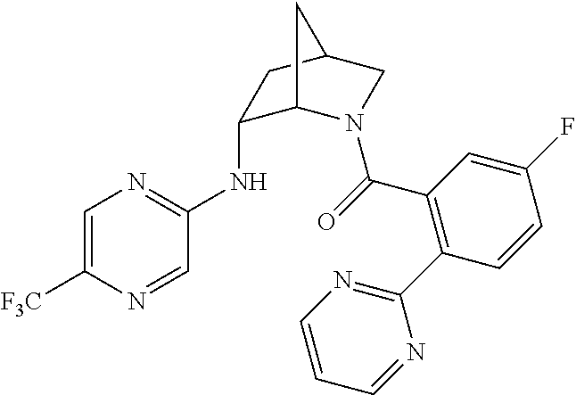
C1=C([F3C])N=CC(NC2C3N(C(=O)C4=C(C5=NC=CC=N5)C=CC(F)=C4)CC(C2)C3)=N1
